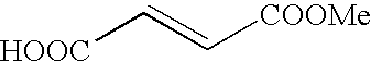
[HOOC]C=C[COOMe]
